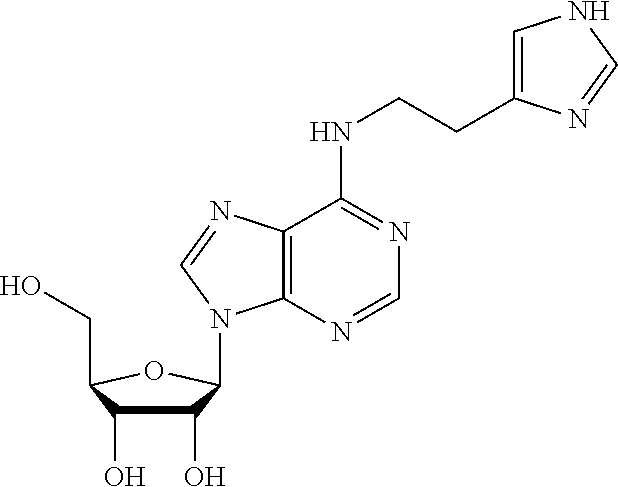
C1(O)C(O)C(CO)OC1N1C2=C(C(NCCC3=CNC=N3)=NC=N2)N=C1
